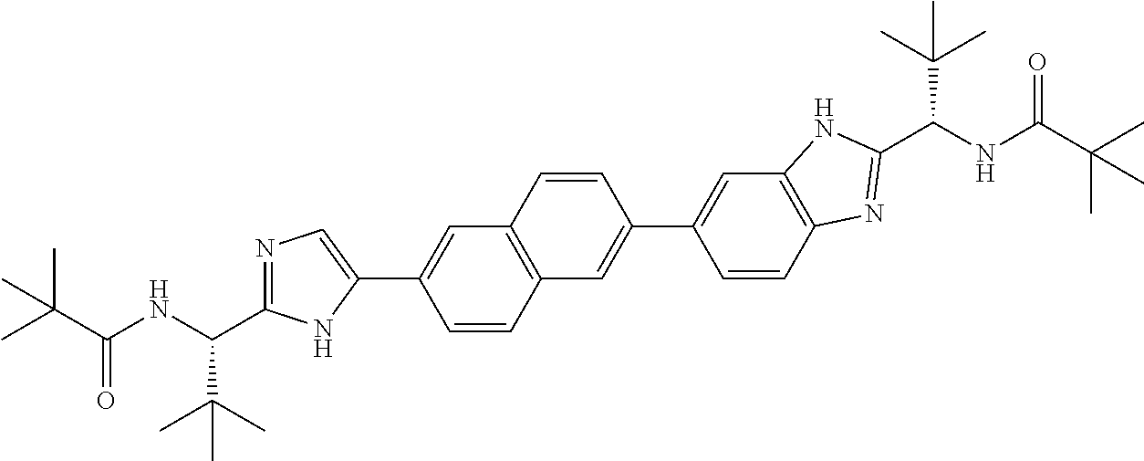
CC(C)(C(NC(C(C)(C)C)C1=NC=C(C2=CC3=C(C=C2)C=C(C2=CC4=C(C=C2)N=C(C(C(C)(C)C)NC(C(C)(C)C)=O)N4)C=C3)N1)=O)C
